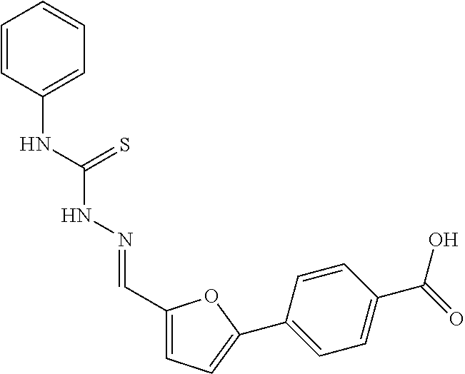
C1(C=NNC(NC2=CC=CC=C2)=S)=CC=C(C2=CC=C(C(=O)O)C=C2)O1
